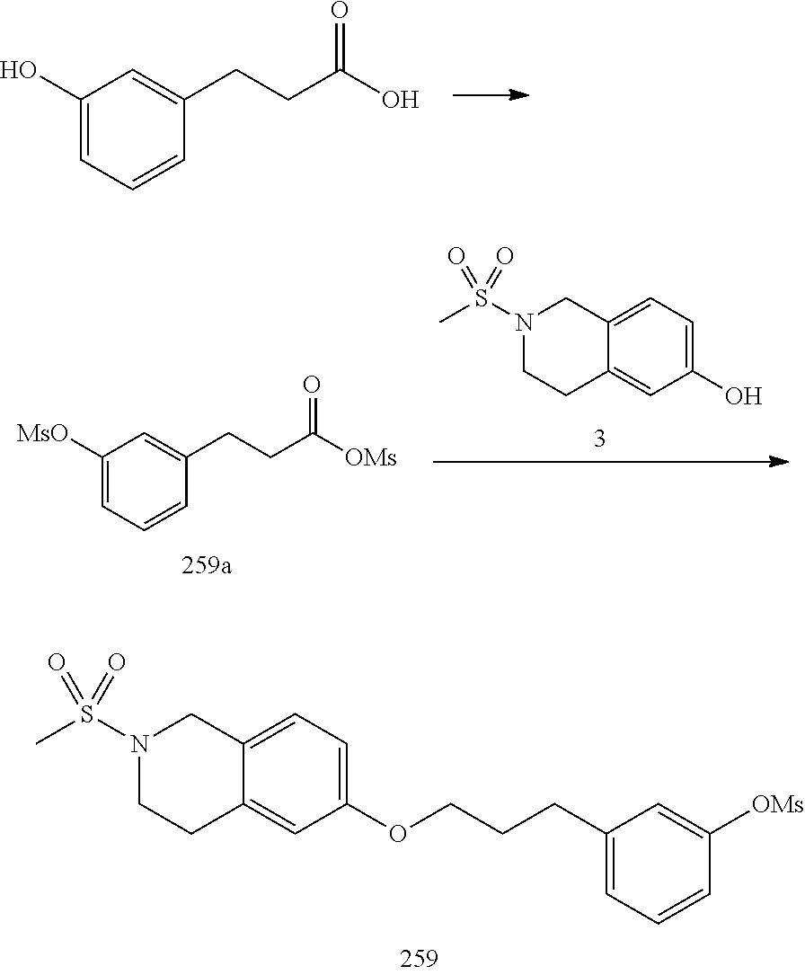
C1(O)=CC=CC(CCC(O)=O)=C1.C12=CC(O)=CC=C1CN(S(C)(=O)=O)CC2.C1([MsO])=CC=CC(CCC([OMs])=O)=C1.C12=CC(OCCCC3=CC=CC([OMs])=C3)=CC=C1CN(S(C)(=O)=O)CC2
